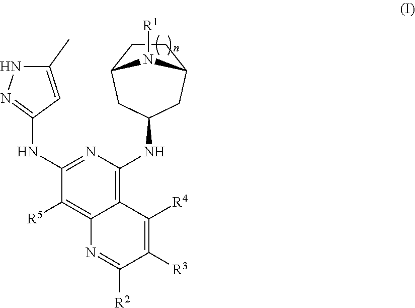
C1(NC2=NNC(C)=C2)=NC(NC2CC3CCC(C2)N3[R1])=C2C(=C1[R5])N=C([R2])C([R3])=C2[R4]
